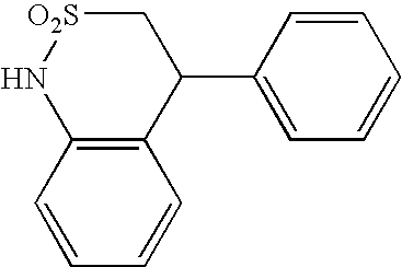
C12=C(C=CC=C1)N[O2S]CC2C1=CC=CC=C1
